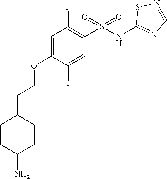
C1=C(OCCC2CCC(N)CC2)C(F)=CC(S(NC2=NC=NS2)(=O)=O)=C1F
